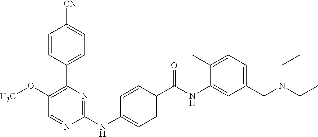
C1(C2=C(OC)C=NC(NC3=CC=C(C(NC4=CC(CN(CC)CC)=CC=C4C)=O)C=C3)=N2)=CC=C([CN])C=C1
